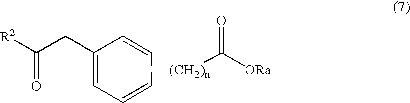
[R2]C(CC1=CC=CC=C1)=O.C[(CH2)n]C([ORa])=O
